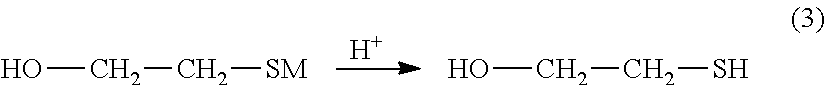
[H].OCC[SM].OCCS
